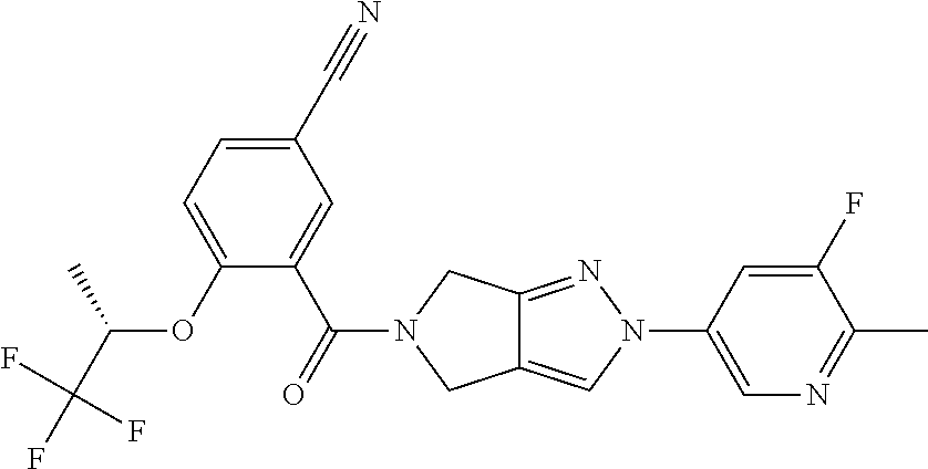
O(C1=CC=C(C#N)C=C1C(=O)N1CC2=CN(C3=CN=C(C)C(F)=C3)N=C2C1)C(C(F)(F)F)C
